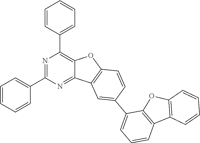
N1=C(C2=CC=CC=C2)N=C2C(=C1C1=CC=CC=C1)OC1=C2C=C(C2=CC=CC3=C2OC2=C3C=CC=C2)C=C1
